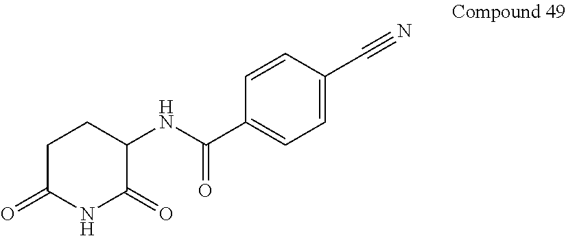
C1(NC(C2=CC=C(C#N)C=C2)=O)C(=O)NC(=O)CC1
